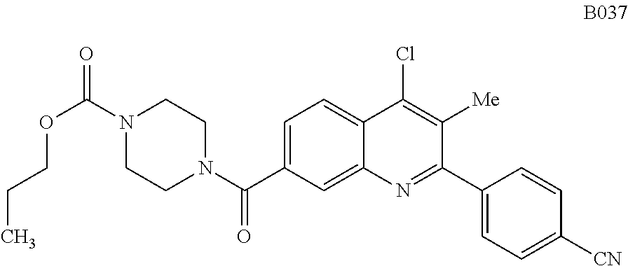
C1=C(C(N2CCN(C(=O)OCCC)CC2)=O)C=C2C(=C1)C(Cl)=C([Me])C(C1=CC=C([CN])C=C1)=N2
